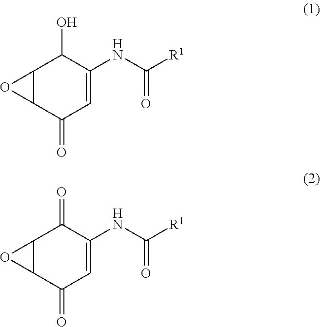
C12C(C(=O)C=C(NC([R1])=O)C1O)O2.C12C(C(=O)C=C(NC([R1])=O)C1=O)O2
